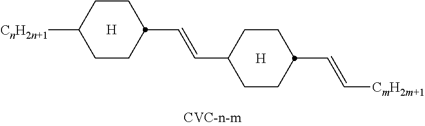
[H].C1CC([CnH2n+1])CCC1C=CC1CCC(C=C[CmH2m+1])CC1.[H]
